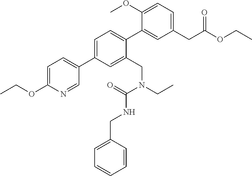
C1=C(C2=CC=C(OCC)N=C2)C=C(CN(CC)C(=O)NCC2=CC=CC=C2)C(C2=CC(CC(OCC)=O)=CC=C2OC)=C1
